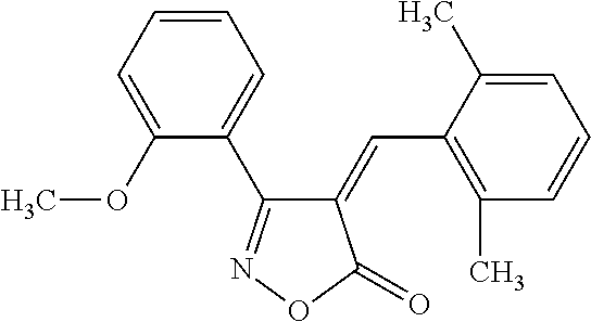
C1(=CC2=C(C)C=CC=C2C)C(C2=CC=CC=C2OC)=NOC1=O
